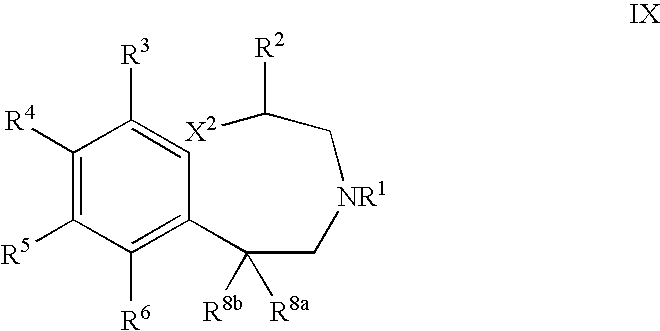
C1([R4])=C([R5])C([R6])=C(C(C[NR1]CC([X2])[R2])([R8a])[R8b])C=C1[R3]
